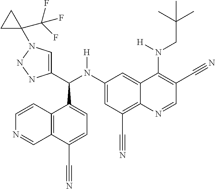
C1(N(C(C2=CN(C3(C(F)(F)F)CC3)NN2)C2=CC=C(C#N)C3=C2C=CN=C3)[H])=CC(C#N)=C2C(=C1)C(N(CC(C)(C)C)[H])=C(C#N)C=N2
